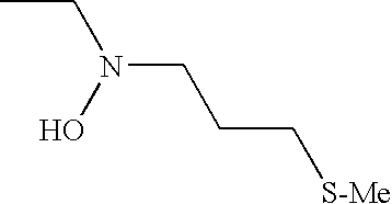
CCN(CCC[S-Me])O
